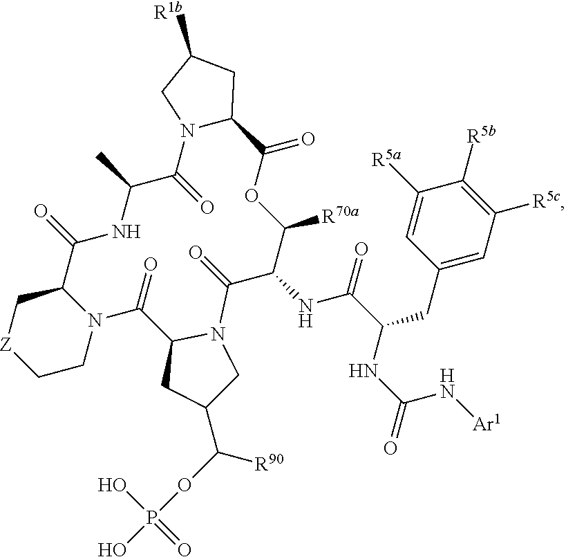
[R1b]C1CN2C(C1)C(=O)OC([R70a])C(NC(=O)C(NC(=O)N[Ar1])CC1=CC([R5c])=C([R5b])C([R5a])=C1)C(=O)N1C(C(=O)N3C(C(=O)NC(C)C2=O)C[Z]CC3)CC(C([R90])OP(O)(=O)O)C1
